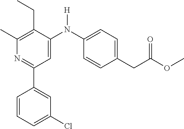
C1(C)=C(CC)C(N(C2=CC=C(CC(OC)=O)C=C2)[H])=CC(C2=CC(Cl)=CC=C2)=N1
